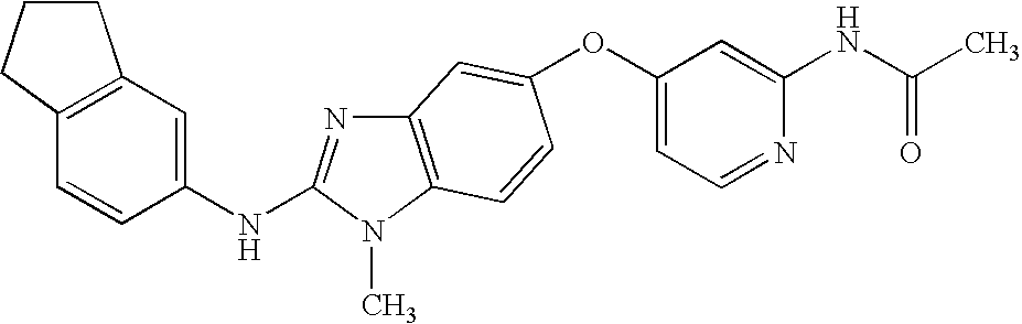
O(C1=CC=NC(NC(C)=O)=C1)C1=CC2=C(N(C)C(NC3=CC4=C(C=C3)CCC4)=N2)C=C1
